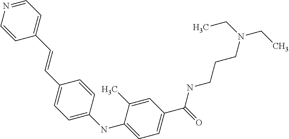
C1=CN=CC=C1C=CC1=CC=C(NC2=CC=C(C(NCCCN(CC)CC)=O)C=C2C)C=C1
